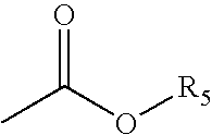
CC(O[R5])=O
